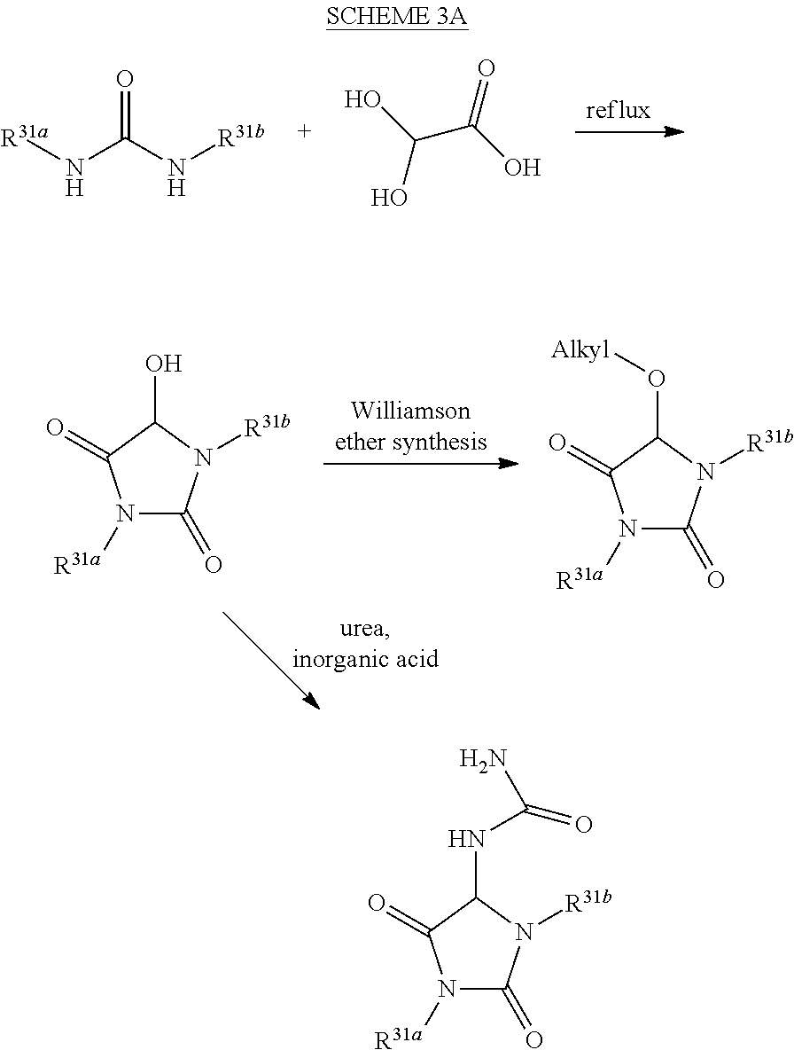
O=C(N[R31a])N[R31b].C(C(=O)O)(O)O.N1([R31a])C(=O)N([R31b])C(O)C1=O.N1([R31a])C(=O)N([R31b])C(O[Alkyl])C1=O.N1([R31a])C(=O)N([R31b])C(NC(=O)N)C1=O
